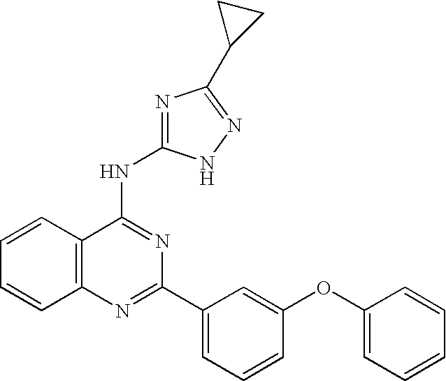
C12=C(N=C(C3=CC=CC(OC4=CC=CC=C4)=C3)N=C1NC1=NC(C3CC3)=NN1)C=CC=C2
